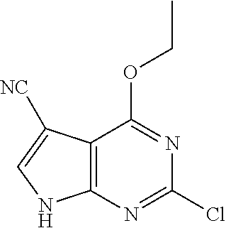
C12=C(N=C(Cl)N=C1OCC)NC=C2[NC]
